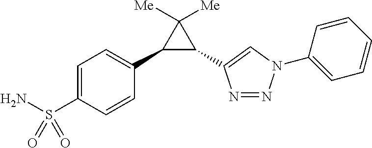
C1=C(S(N)(=O)=O)C=CC(C2C(C3=CN(C4=CC=CC=C4)N=N3)C2([Me])[Me])=C1
